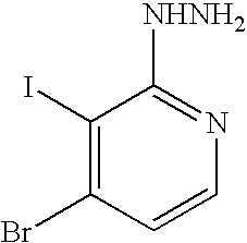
C1(I)=C(Br)C=CN=C1[NHNH2]
